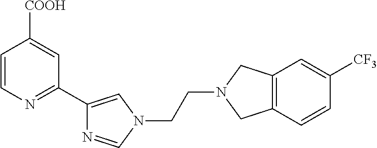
C1=CN=C(C2=CN(CCN3CC4=C(C3)C=CC([CF3])=C4)C=N2)C=C1[COOH]
